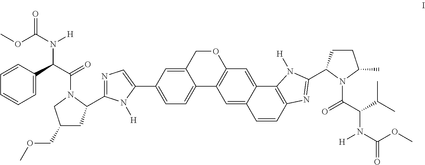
C1=C(C(C(N2CC(COC)CC2C2=NC=C(C3=CC=C4C(=C3)COC3=C4C=C4C(=C3)C3=C(C=C4)N=C(C4CCC(C)N4C(=O)C(N(C(OC)=O)[H])C(C)C)N3[H])N2[H])=O)N([H])C(OC)=O)C=CC=C1
